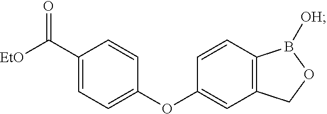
C1=CC2=C(C=C1OC1=CC=C(C([EtO])=O)C=C1)COB2[OH]
